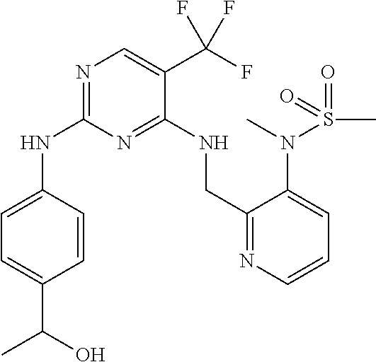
N(C1=NC=C(C(F)(F)F)C(NCC2=NC=CC=C2N(S(=O)(C)=O)C)=N1)C1=CC=C(C(O)C)C=C1
